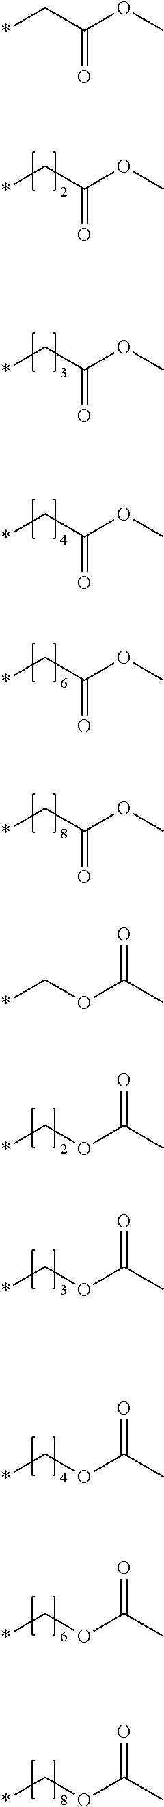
*COC(C)=O.*COC(C)=O.*COC(C)=O.*COC(C)=O.*COC(C)=O.*CC(=O)OC.*CC(=O)OC.*CC(=O)OC.*CC(=O)OC.*CC(=O)OC.*CC(=O)OC.*COC(C)=O
